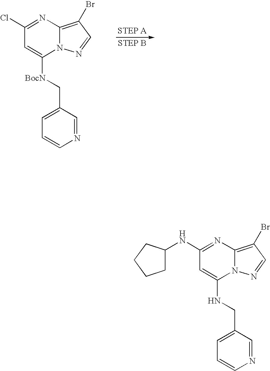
ClC1=NC2=C(Br)C=NN2C([BocN]CC2=CC=CN=C2)=C1.N(C1=NC2=C(Br)C=NN2C(NCC2=CC=CN=C2)=C1)C1CCCC1
